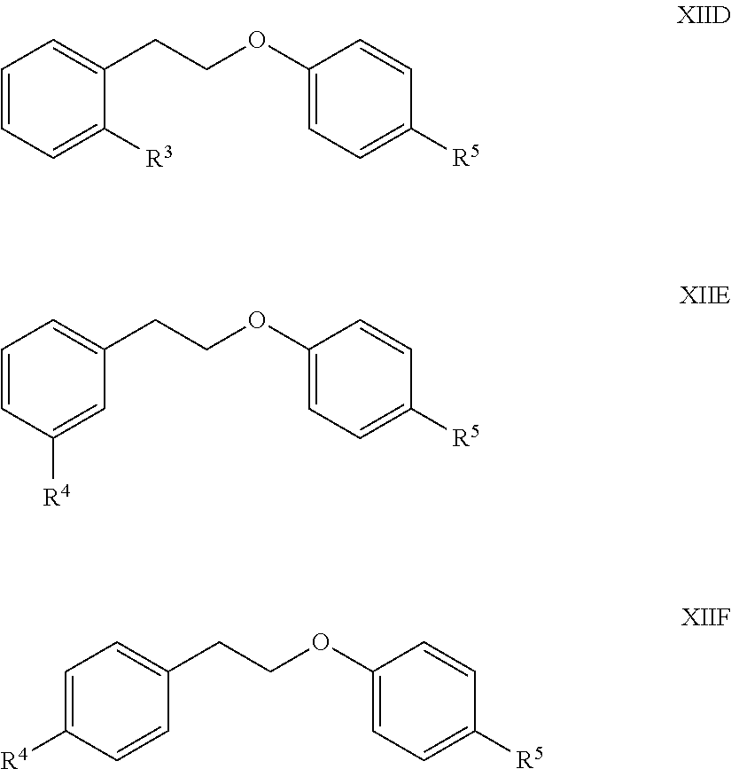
C1=CC=C([R3])C(CCOC2=CC=C([R5])C=C2)=C1.C1=CC([R4])=CC(CCOC2=CC=C([R5])C=C2)=C1.C1=C([R4])C=CC(CCOC2=CC=C([R5])C=C2)=C1
